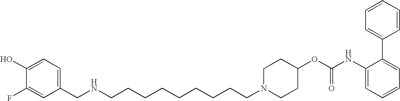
C1(CNCCCCCCCCCN2CCC(OC(NC3=CC=CC=C3C3=CC=CC=C3)=O)CC2)=CC=C(O)C(F)=C1
